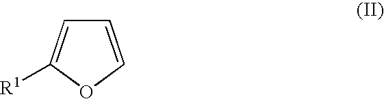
C1=COC([R1])=C1
